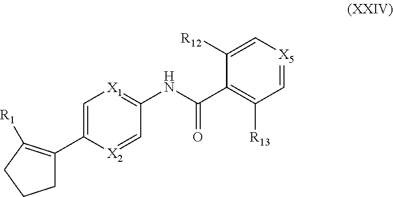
C1(C2=C[X1]=C(NC(=O)C3=C([R13])C=[X5]C=C3[R12])C=[X2]2)=C([R1])CCC1
